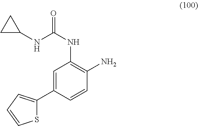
O=C(NC1=C(N)C=CC(C2=CC=CS2)=C1)NC1CC1
